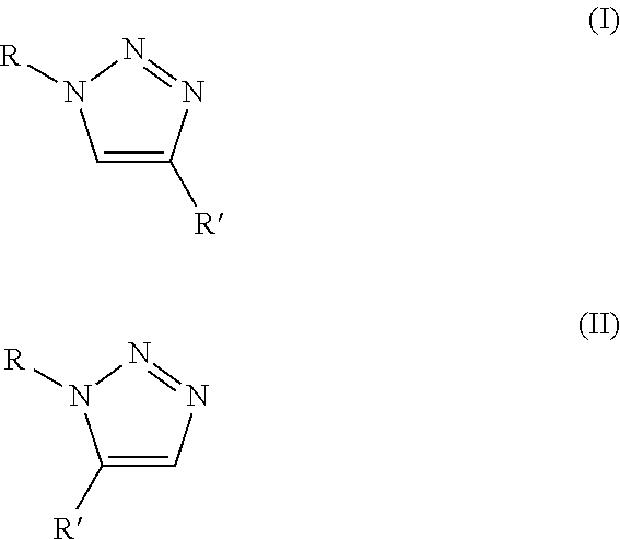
C1=C([R])N=NN1[R].C1([R])=CN=NN1[R]
